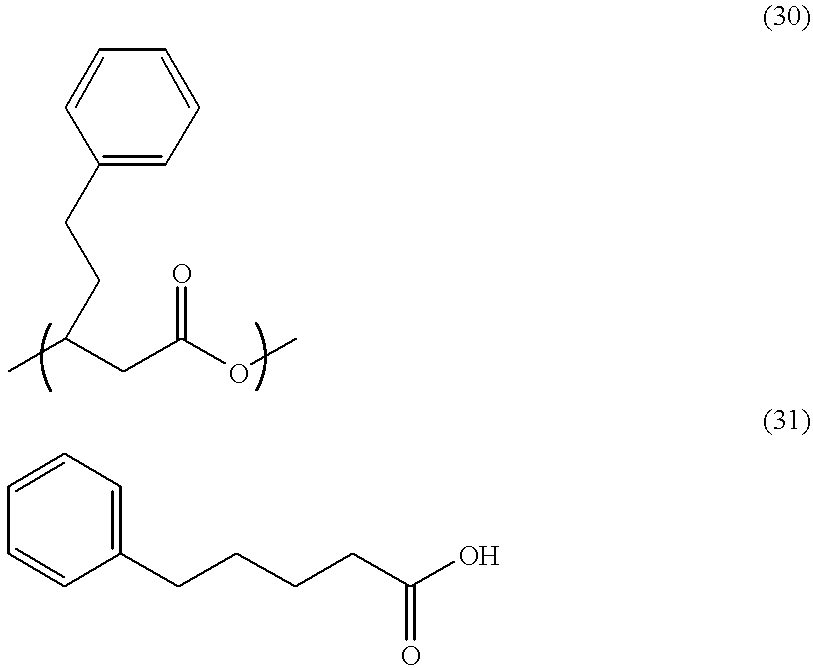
C1(CCC(C)CC(OC)=O)=CC=CC=C1.C1=CC=C(CCCCC(O)=O)C=C1
